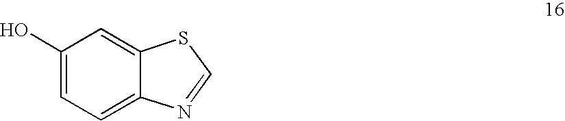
C1(O)=CC=C2C(=C1)SC=N2
